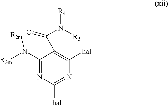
C1(N([R2m])[R3m])=NC([hal])=NC([hal])=C1C(N([R5])[R4])=O
